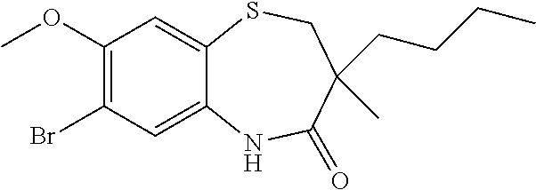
C1(OC)=C(Br)C=C2C(=C1)SCC(CCCC)(C)C(=O)N2
